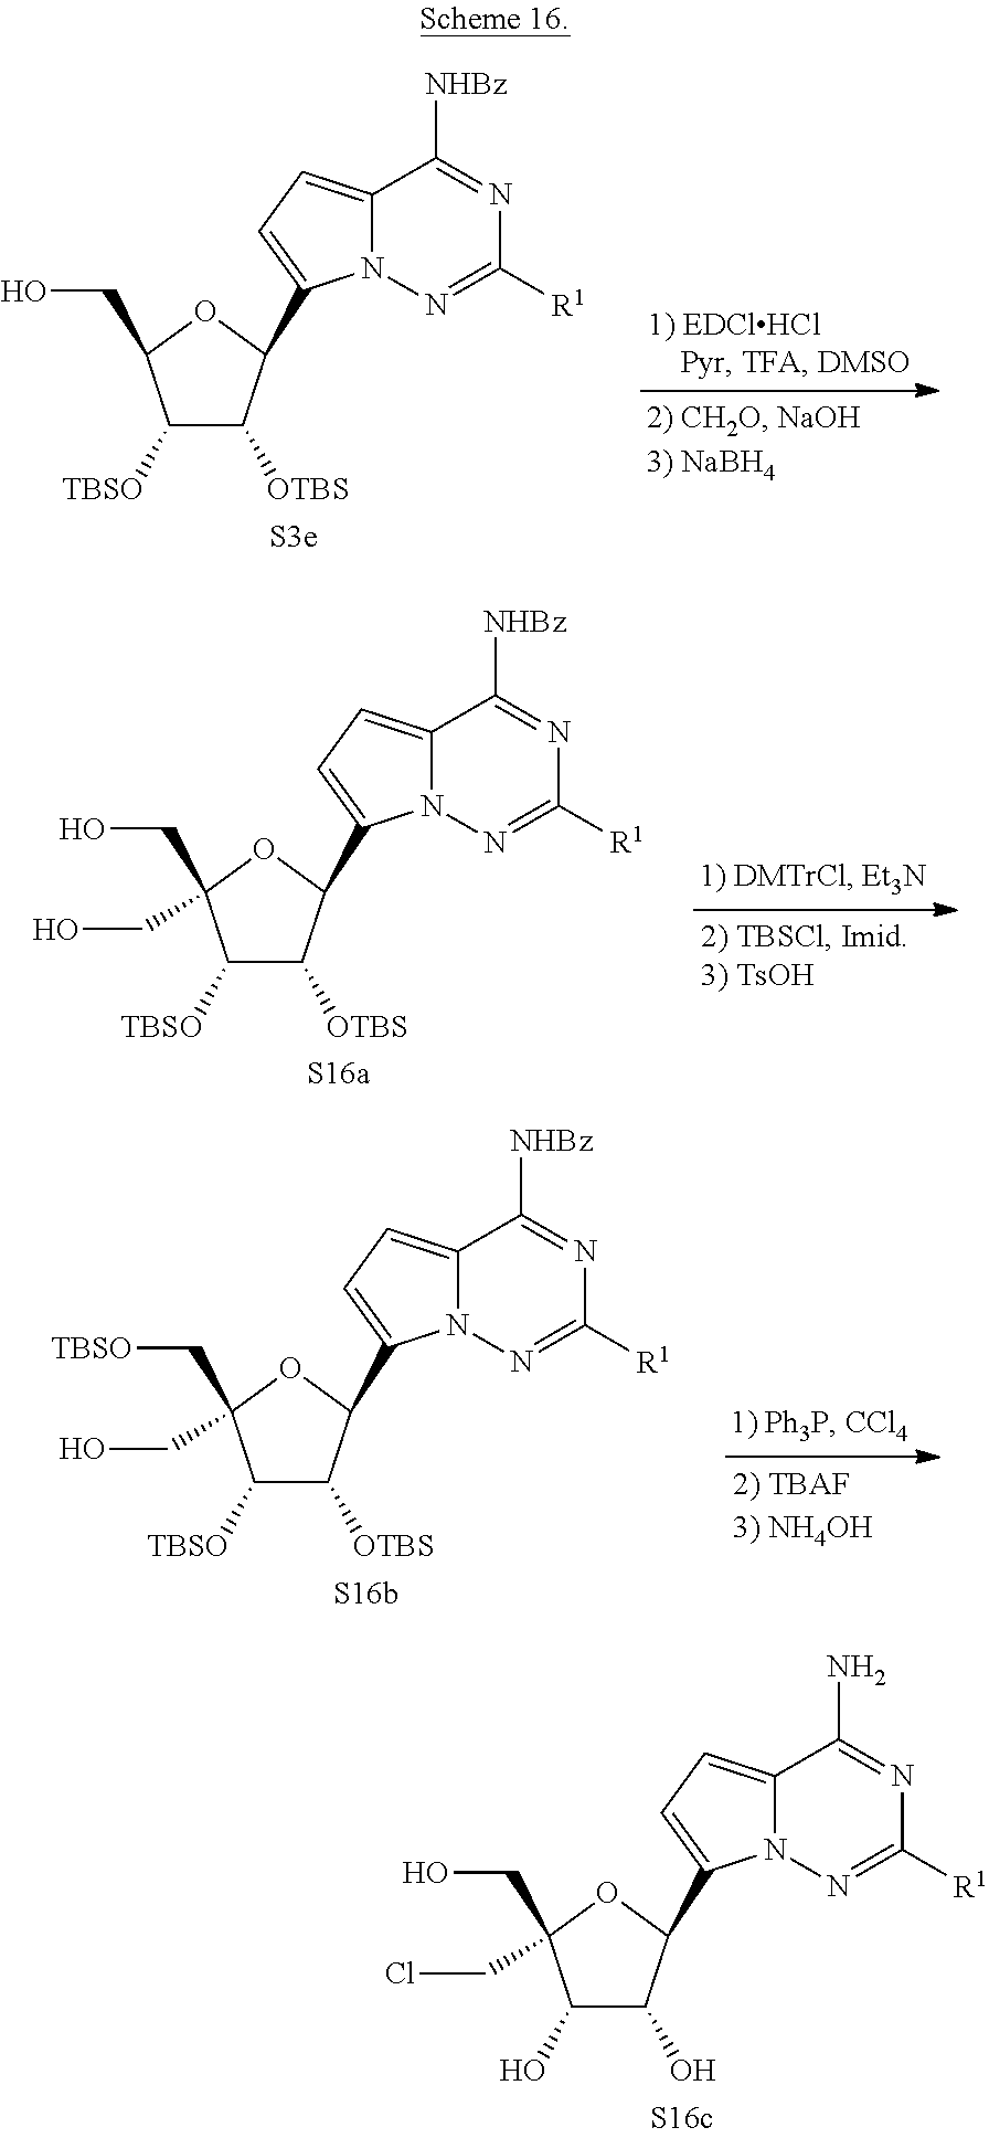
C1([TBSO])C([OTBS])C(C2=CC=C3N2N=C([R1])N=C3[NHBz])OC1CO.C1([TBSO])C([OTBS])C(C2=CC=C3N2N=C([R1])N=C3[NHBz])OC1(CO)CO.C1([TBSO])C([OTBS])C(C2=CC=C3N2N=C([R1])N=C3[NHBz])OC1(C[TBSO])CO.C1(O)C(O)C(C2=CC=C3N2N=C([R1])N=C3N)OC1(CO)CCl
